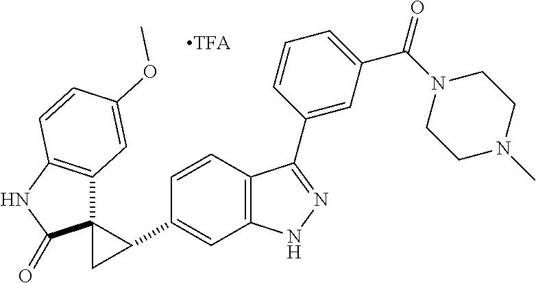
C12(C3=C(NC1=O)C=CC(OC)=C3)CC2C1=CC2=C(C=C1)C(C1=CC(C(N3CCN(C)CC3)=O)=CC=C1)=NN2
